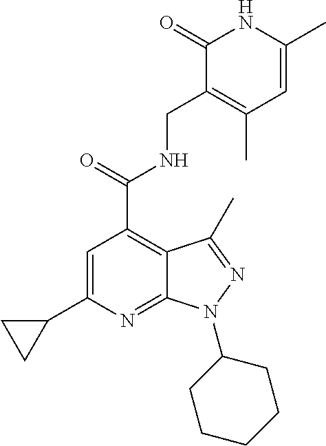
C1=C(C2CC2)N=C2C(=C1C(=O)NCC1=C(C)C=C(C)NC1=O)C(C)=NN2C1CCCCC1
